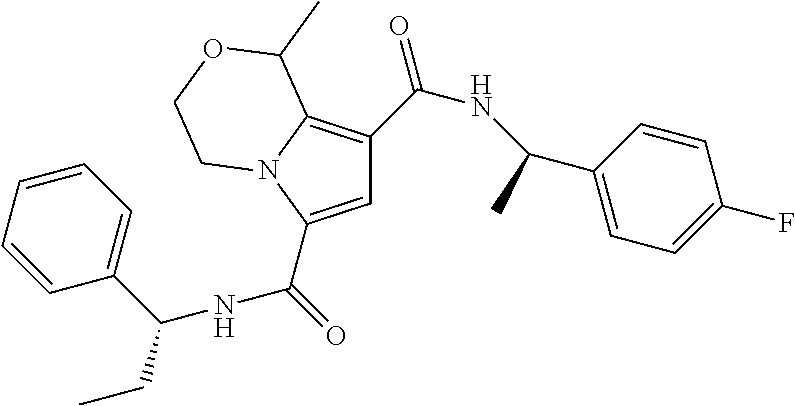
C1=C(C(=O)[NH]C(CC)C2=CC=CC=C2)N2C(=C1C(=O)NC(C)C1=CC=C(F)C=C1)C(C)OCC2
